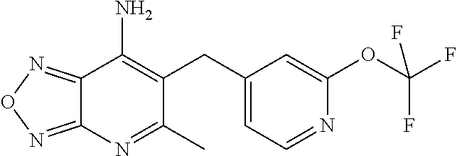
C12=NON=C1N=C(C)C(CC1=CC=NC(OC(F)(F)F)=C1)=C2N
